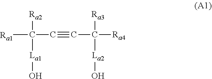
[Ra1]C([Ra2])([La1]O)C#CC([Ra4])([Ra3])[La2]O
